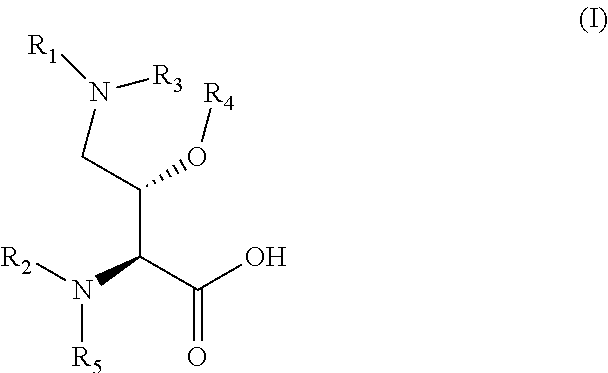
[R2]N(C(C(O)=O)C(O[R4])CN([R3])[R1])[R5]
